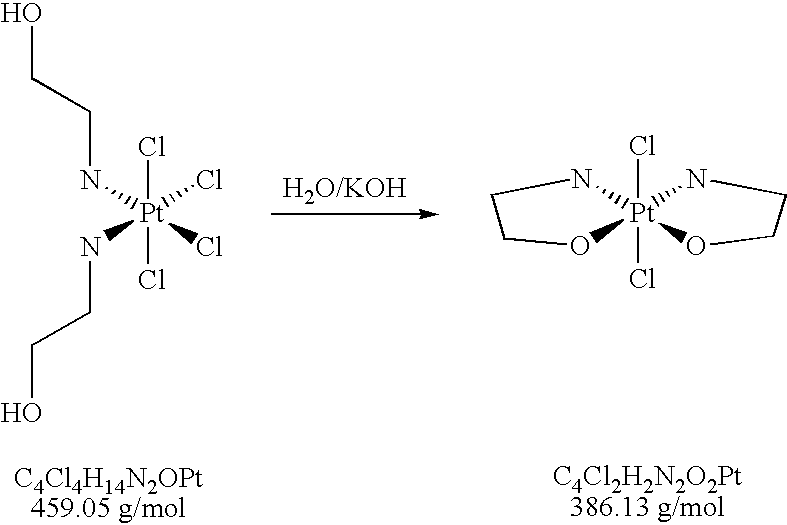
N([Pt](Cl)(NCCO)(Cl)(Cl)Cl)CCO.N1[Pt]2(Cl)(Cl)(NCCO2)OCC1
